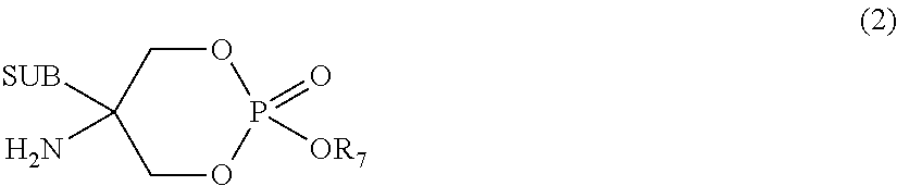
P1(=O)([OR7])OCC([SUB])(N)CO1
